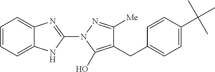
C1=CC=C2C(=C1)N=C(N1C(O)=C(CC3=CC=C(C(C)(C)C)C=C3)C([Me])=N1)N2
